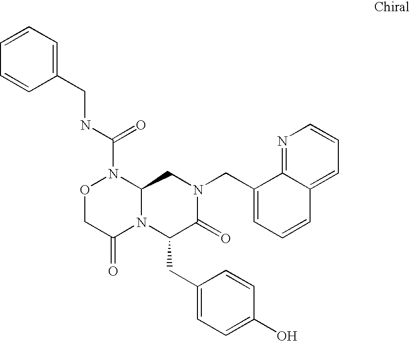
C1=CC=C(CNC(N2OCC(=O)N3C2CN(CC2=CC=CC4=CC=CN=C24)C(=O)C3CC2=CC=C(O)C=C2)=O)C=C1
